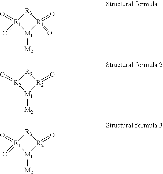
[R3]1[R1](=O)(=O)[M1]([M2])[R1]1(=O)=O.[R3]1[R2](=O)[M1]([M2])[R2]1=O.[R3]1[R1](=O)(=O)[M1]([M2])[R2]1=O
